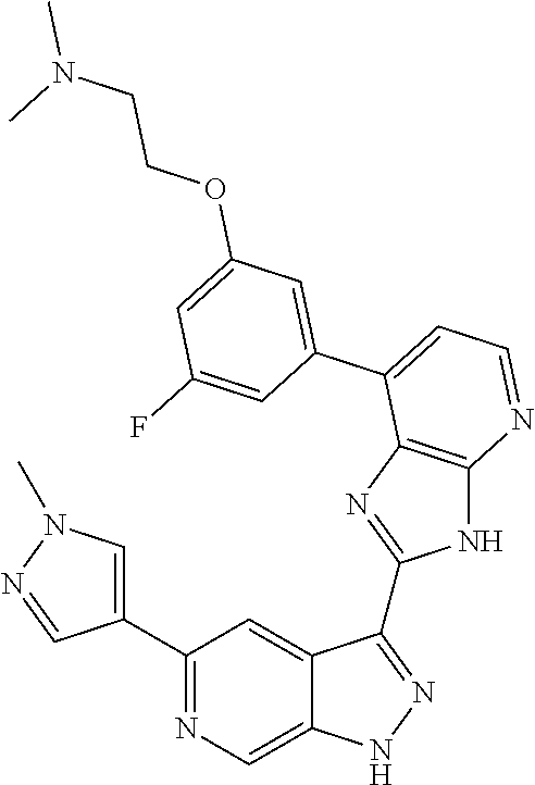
C1(C2=NC=C3C(=C2)C(C2=NC4=C(N2)N=CC=C4C2=CC(OCCN(C)C)=CC(F)=C2)=NN3)=CN(C)N=C1
